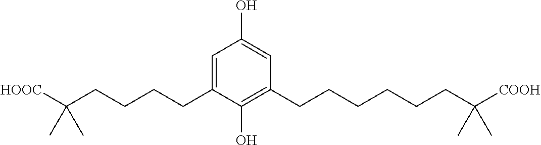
C1=C(CCCCC([HOOC])(C)C)C(O)=C(CCCCCCC([COOH])(C)C)C=C1O
